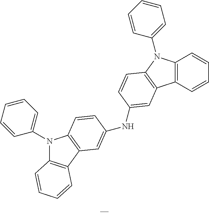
N1(C2=CC=CC=C2)C2=C(C3=C1C=CC(NC1=CC4=C(N(C5=CC=CC=C5)C5=C4C=CC=C5)C=C1)=C3)C=CC=C2
